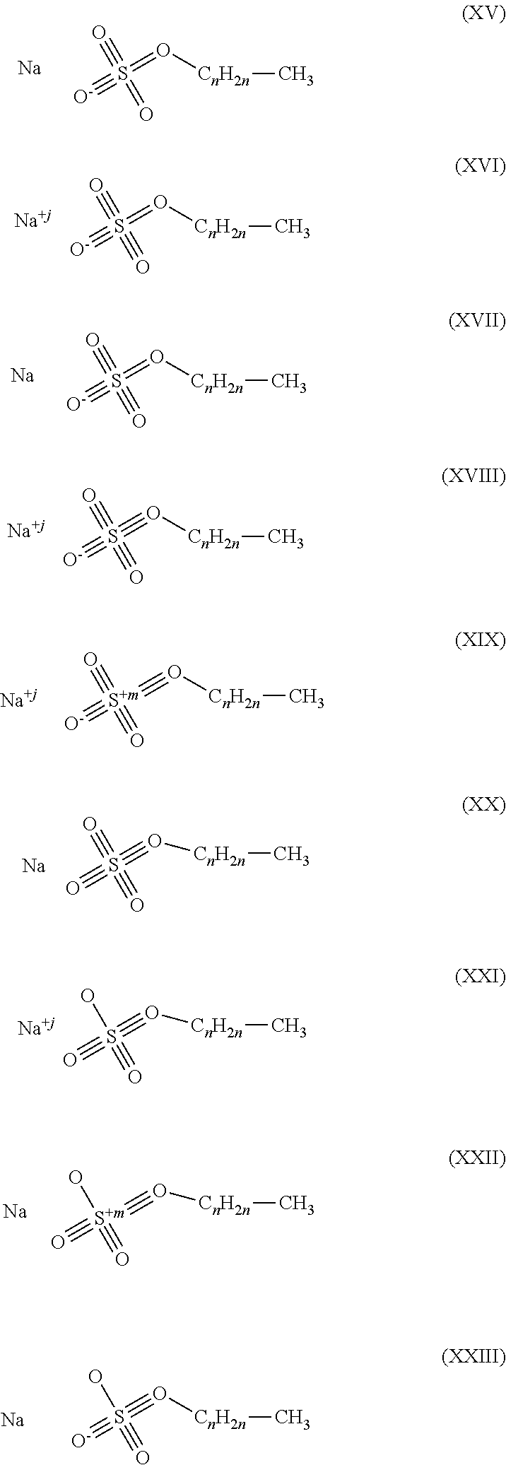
S(#[O-])(=O[CnH2n]C)(=O)#O.[Na].S(#[O-])(=O[CnH2n]C)(#O)#O.[Na+j].S(#[O-])(=O[CnH2n]C)(#O)#O.[Na].S(#[O-])(#O[CnH2n]C)(#O)#O.[Na+j].[S+m](#[O-])(#O)(#O)#O[CnH2n]C.[Na+j].[O-]#S(O)(#O)#O[CnH2n]C.[Na].[Na].C[CnH2n]O#S(#O)(#O)#O.[Na+j].C[CnH2n]O#S(#O)(O)#O.[Na].C[CnH2n]O#[S+m](#O)(O)#O
